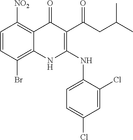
C1=CC(Br)=C2C(=C1[NO2])C(=O)C(C(CC(C)C)=O)=C(NC1=CC=C(Cl)C=C1Cl)N2
